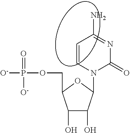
C1=CN(C2C(O)C(O)C(COP([O-])(=O)[O-])O2)C(=O)N=C1N
